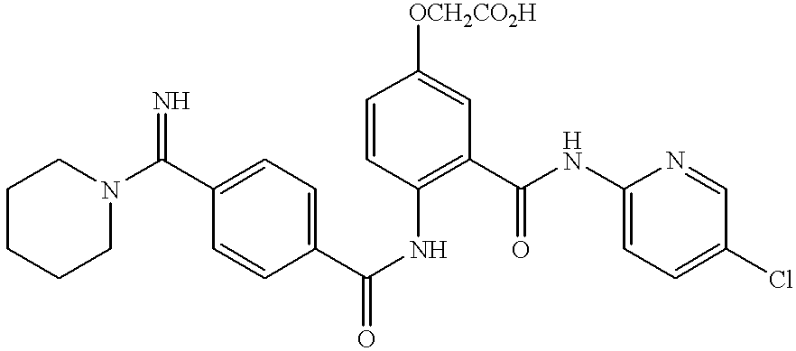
N1(C(C2=CC=C(C(NC3=C(C(NC4=CC=C(Cl)C=N4)=O)C=C([OCH2CO2H])C=C3)=O)C=C2)=N)CCCCC1
